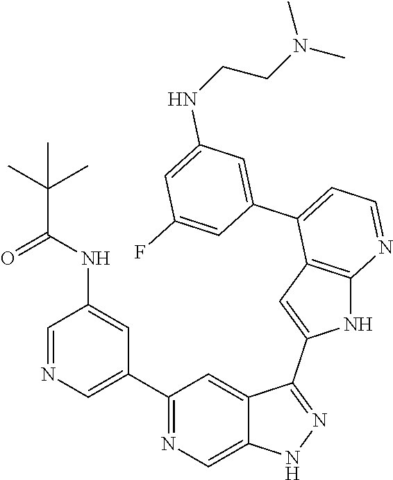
C1(C2=CN=CC(NC(C(C)(C)C)=O)=C2)=NC=C2C(=C1)C(C1=CC3=C(N1)N=CC=C3C1=CC(NCCN(C)C)=CC(F)=C1)=NN2
